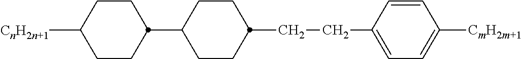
C1(C2CCC([CnH2n+1])CC2)CCC(CCC2=CC=C([CmH2m+1])C=C2)CC1
